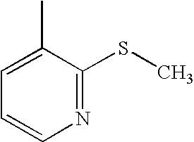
C1=CN=C(SC)C(C)=C1
